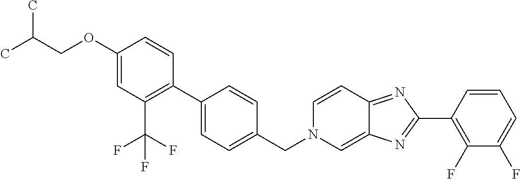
C1(OCC(C)C)=CC(C(F)(F)F)=C(C2=CC=C(CN3C=C4C(=NC(C5=C(F)C(F)=CC=C5)=N4)C=C3)C=C2)C=C1
